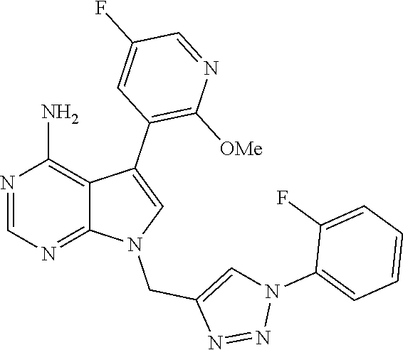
N1=CN=C2C(=C1N)C(C1=C([OMe])N=CC(F)=C1)=CN2CC1=CN(C2=CC=CC=C2F)N=N1
